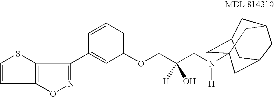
C12CC3CC(C1)CC(N(CC(COC1=CC=CC(C4=NOC5=C4SC=C5)=C1)([H])O)[H])(C2)C3
